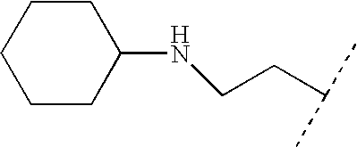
C1CC(NCCC(C)C)CCC1
